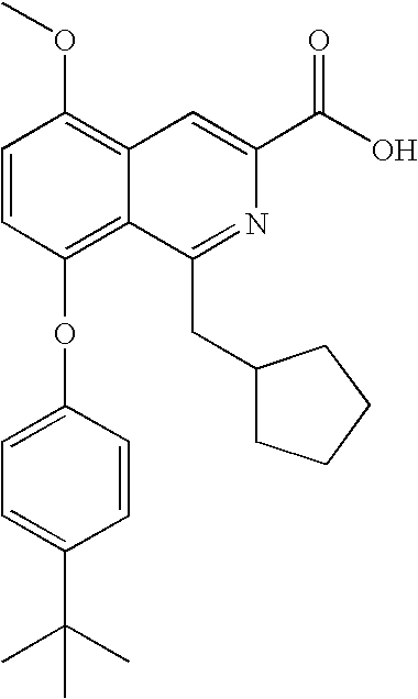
C1=CC(OC2=CC=C(C(C)(C)C)C=C2)=C2C(=C1OC)C=C(C(O)=O)N=C2CC1CCCC1
